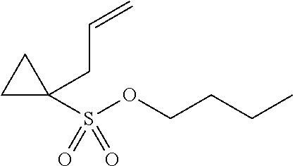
C1(S(OCCCC)(=O)=O)(CC=C)CC1
